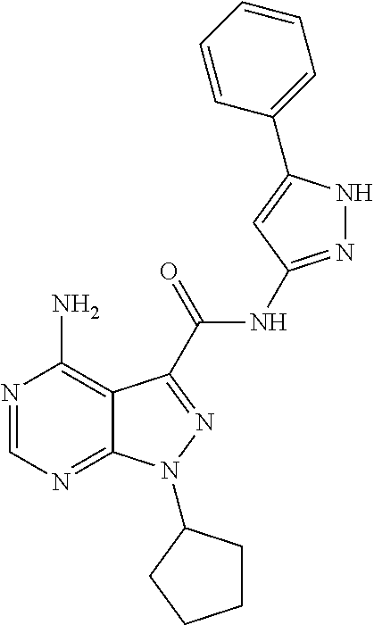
N1=CN=C2C(=C1N)C(C(=O)NC1=NNC(C3=CC=CC=C3)=C1)=NN2C1CCCC1
